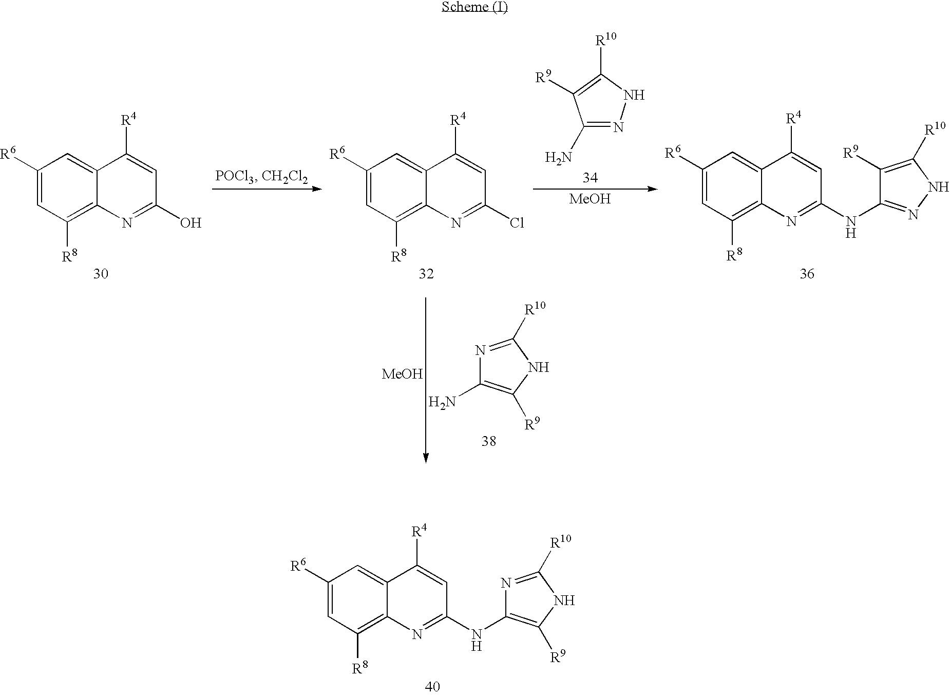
N1=C([R10])NC([R9])=C1N.C1([R6])=CC([R8])=C2C(=C1)C([R4])=CC(O)=N2.C1([R6])=CC([R8])=C2C(=C1)C([R4])=CC(Cl)=N2.C1([R6])=CC([R8])=C2C(=C1)C([R4])=CC(NC1=NNC([R10])=C1[R9])=N2.C1(N)=NNC([R10])=C1[R9].[MeOH].[MeOH].C1([R6])=CC([R8])=C2C(=C1)C([R4])=CC(NC1=C([R9])NC([R10])=N1)=N2
